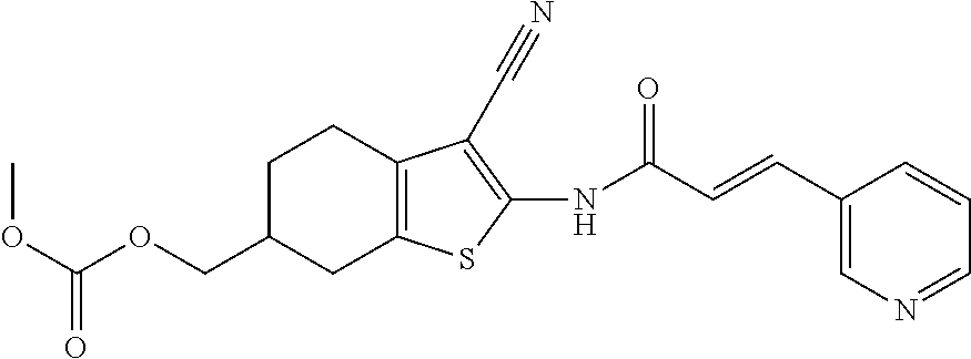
O(C(OCC1CC2=C(CC1)C(C#N)=C(NC(C=CC1=CN=CC=C1)=O)S2)=O)C
